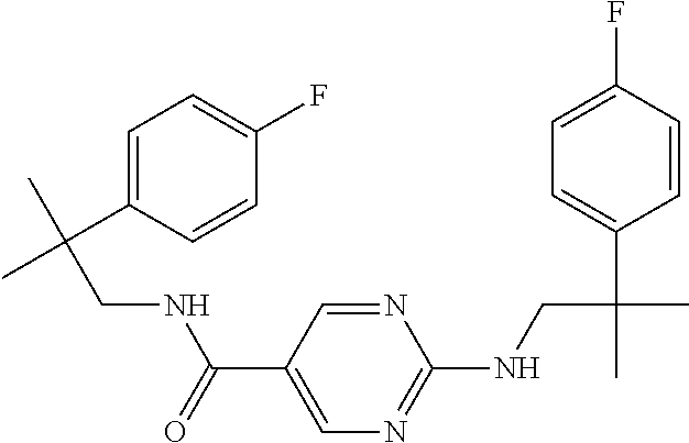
C(C1=CN=C(NCC(C)(C2=CC=C(F)C=C2)C)N=C1)(=O)NCC(C)(C1=CC=C(F)C=C1)C
